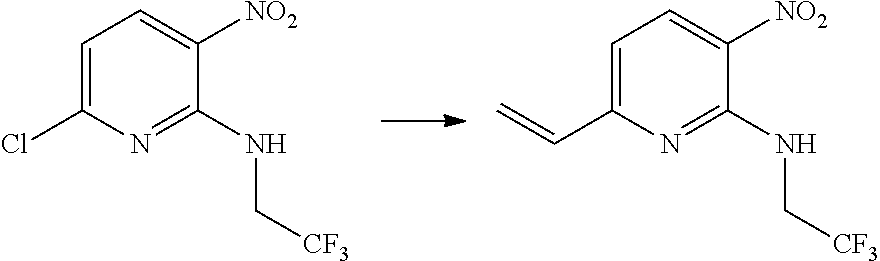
C1=C(Cl)N=C(NC[CF3])C([NO2])=C1.C1=C(C=C)N=C(NC[CF3])C([NO2])=C1
